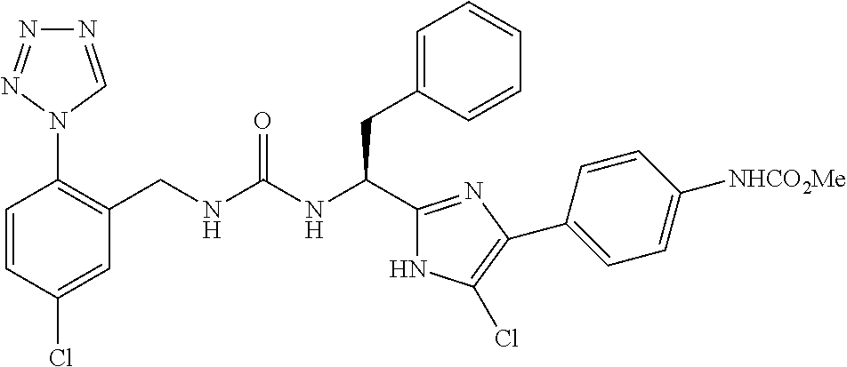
C(NC(CC1=CC=CC=C1)C1=NC(C2=CC=C([NHCO2Me])C=C2)=C(Cl)N1)(=O)NCC1=C(N2C=NN=N2)C=CC(Cl)=C1
